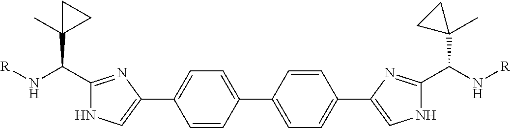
C1(C(N[R])C2(C)CC2)=NC(C2=CC=C(C3=CC=C(C4=CNC(C(N[R])C5(C)CC5)=N4)C=C3)C=C2)=CN1
